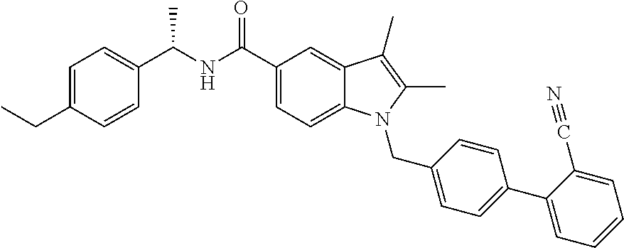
C1=C(CC)C=CC(C(NC(C2=CC=C3C(=C2)C(C)=C(C)N3CC2=CC=C(C3=CC=CC=C3C#N)C=C2)=O)C)=C1
